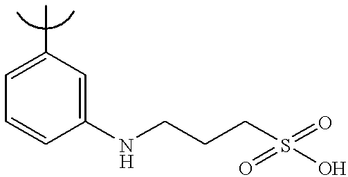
C1=C(C)C=C(NCCCS(=O)(=O)O)C=C1
